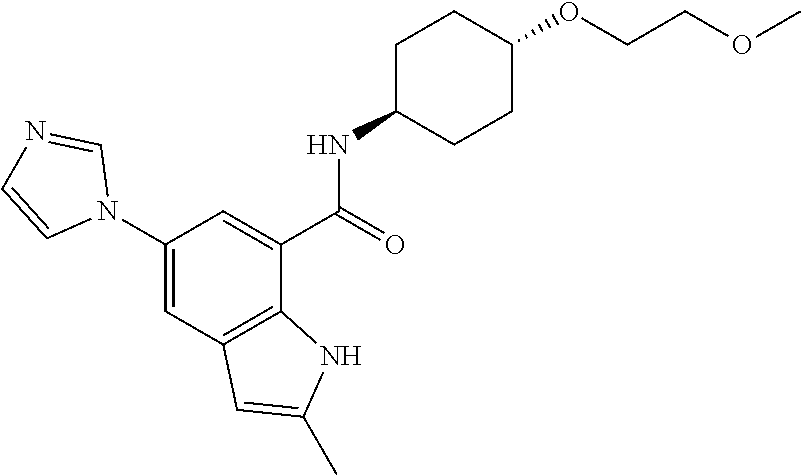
C1=NC=CN1C1=CC2=C(C(C(NC3CCC(OCCOC)CC3)=O)=C1)NC(C)=C2
